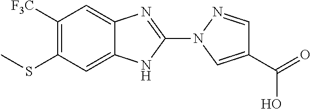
C1([F3C])=C(SC)C=C2C(=C1)N=C(N1C=C(C(=O)O)C=N1)N2
